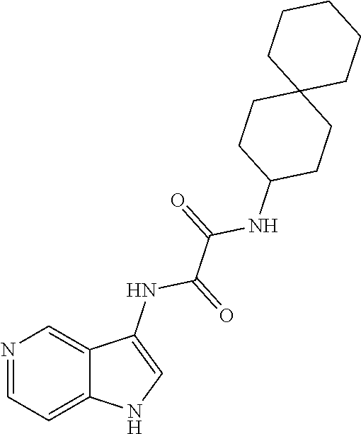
N1=CC=C2C(=C1)C(NC(=O)C(=O)NC1CCC3(CC1)CCCCC3)=CN2
